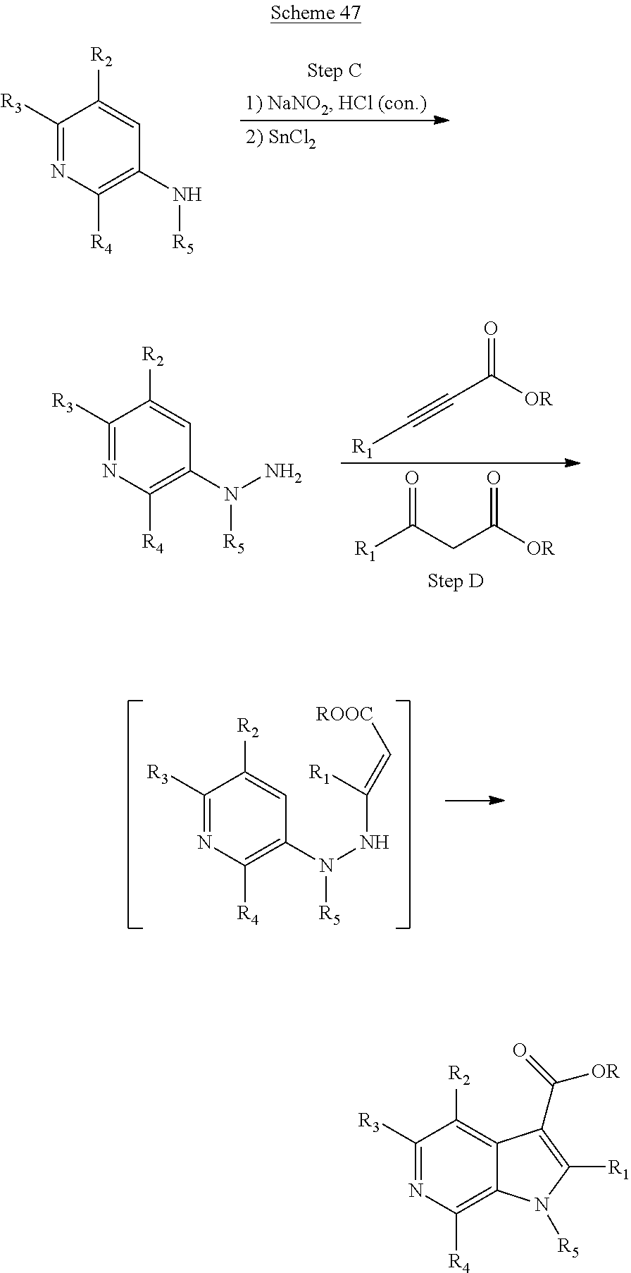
C1([R3])=NC([R4])=C(N[R5])C=C1[R2].C1([R3])=NC([R4])=C(N([R5])N)C=C1[R2].C(C([OR])=O)#C[R1].[R1]C(CC([OR])=O)=O.C1([R3])=NC([R4])=C(N([R5])NC([R1])=C[ROOC])C=C1[R2].C1([R3])=NC([R4])=C2C(=C1[R2])C(C(=O)[OR])=C([R1])N2[R5]
